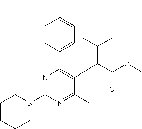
C1CCCN(C2=NC(C3=CC=C(C)C=C3)=C(C(C(OC)=O)C(CC)C)C(C)=N2)C1
